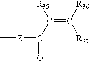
C([R35])(C([Z]C)=O)=C([R36])[R37]
